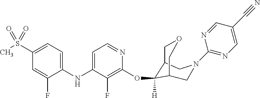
C1(NC2=CC=NC(OC3([H])C4COCC3CN(C3=NC=C(C#N)C=N3)C4)=C2F)=CC=C(S(C)(=O)=O)C=C1F
